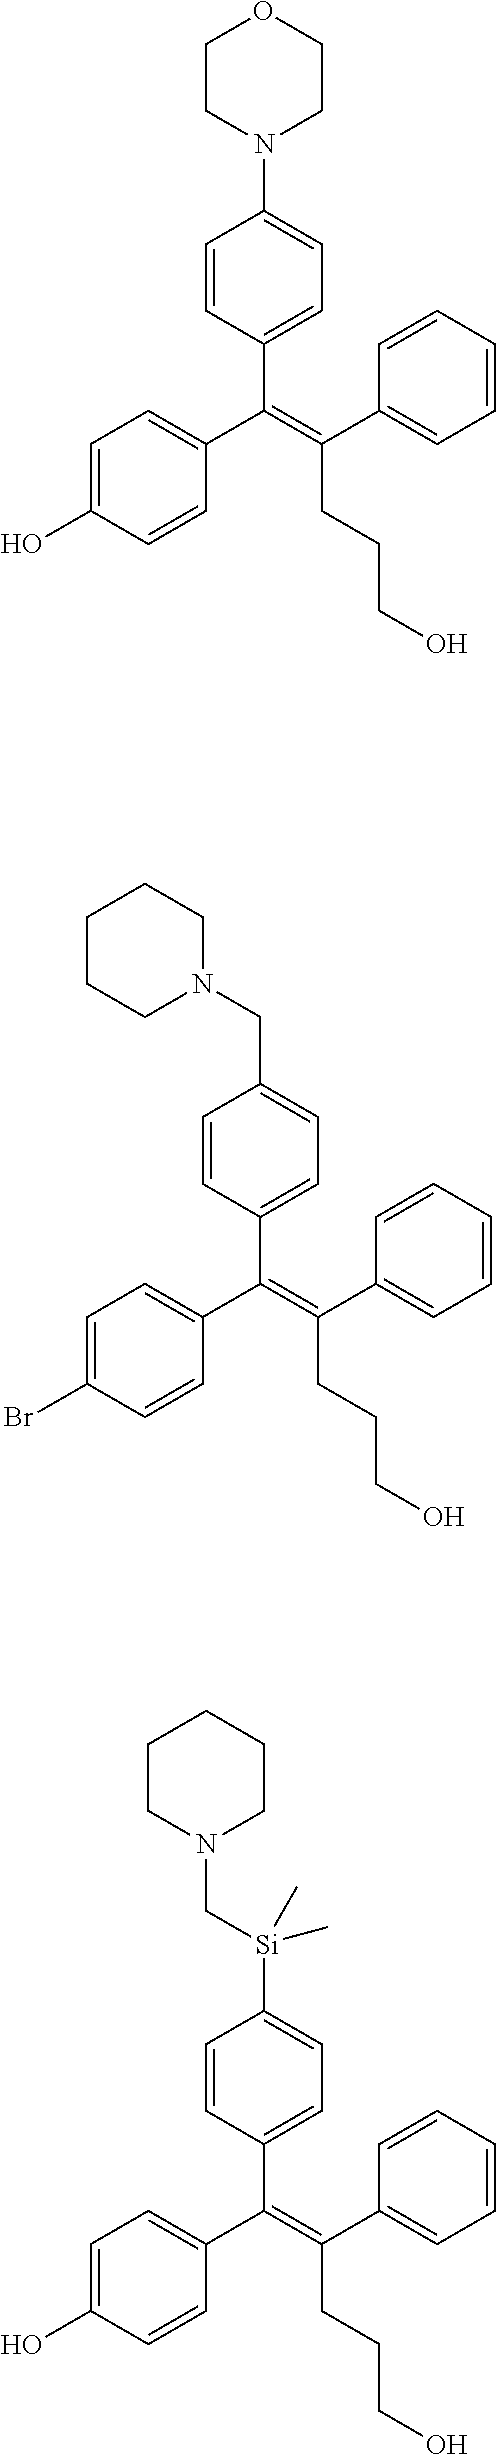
C(=C(C1=CC=CC=C1)CCCO)(C1=CC=C(O)C=C1)C1=CC=C(N2CCOCC2)C=C1.C(=C(C1=CC=CC=C1)CCCO)(C1=CC=C(Br)C=C1)C1=CC=C(CN2CCCCC2)C=C1.C(=C(C1=CC=CC=C1)CCCO)(C1=CC=C(O)C=C1)C1=CC=C([Si](CN2CCCCC2)(C)C)C=C1
